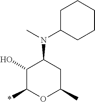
C1(O)C(*)OC(C)CC1N(C)C1CCCCC1
